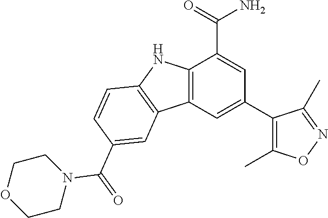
C12=C(C=C(C3=C(C)ON=C3C)C=C1C(N)=O)C1=C(N2)C=CC(C(N2CCOCC2)=O)=C1
